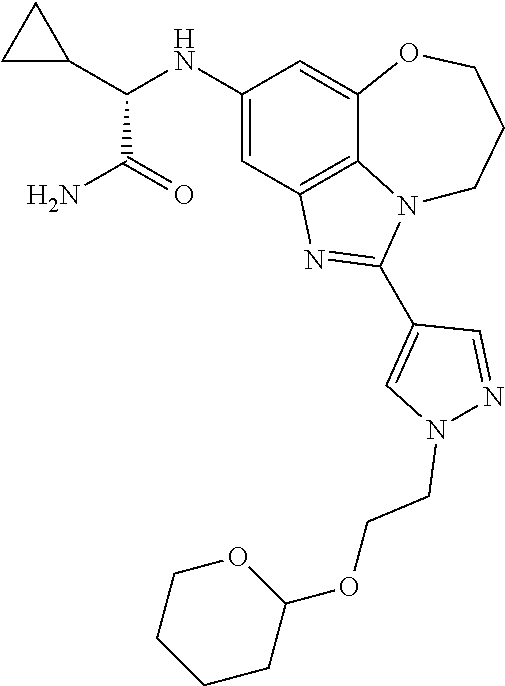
C1(NC(C2CC2)C(N)=O)=CC2=C3C(=C1)OCCCN3C(C1=CN(CCOC3CCCCO3)N=C1)=N2
